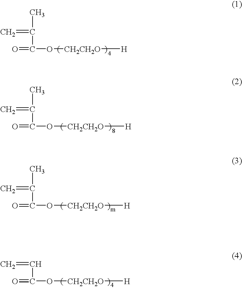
C(C(=O)O[CH2CH2O][H])(=C)C.C(C(=O)O[CH2CH2O][H])(=C)C.C(C(=O)O[CH2CH2O][H])(=C)C.C(C(=O)O[CH2CH2O][H])=C
